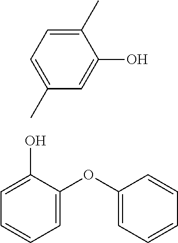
C1(C)=CC=C(C)C=C1O.OC1=CC=CC=C1OC1=CC=CC=C1
